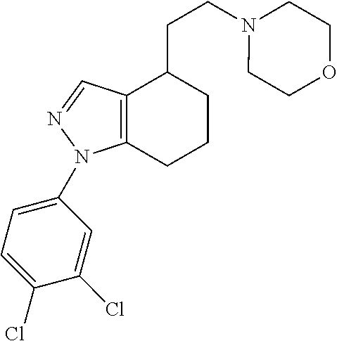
C12=C(C=NN1C1=CC=C(Cl)C(Cl)=C1)C(CCN1CCOCC1)CCC2
